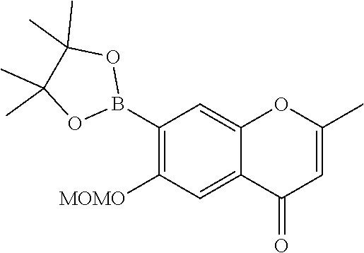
C1(B2OC(C)(C)C(C)(C)O2)=C([MOMO])C=C2C(=C1)OC(C)=CC2=O
